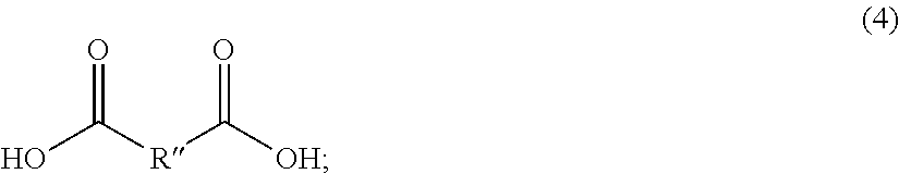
OC([R]C([OH])=O)=O
